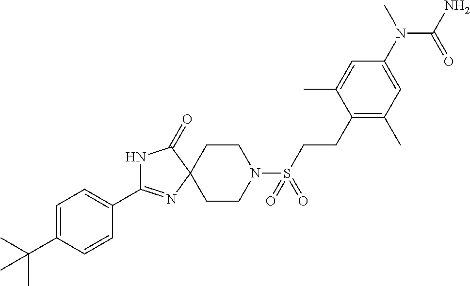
C1(C2=NC3(C(=O)N2)CCN(S(CCC2=C(C)C=C(N(C)C(=O)N)C=C2C)(=O)=O)CC3)=CC=C(C(C)(C)C)C=C1
